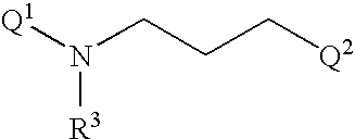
[Q1]N(CCC[Q2])[R3]
